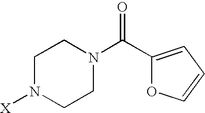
C1N([X])CCN(C(C2=CC=CO2)=O)C1
